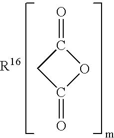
C1(=O)CC(=O)O1
